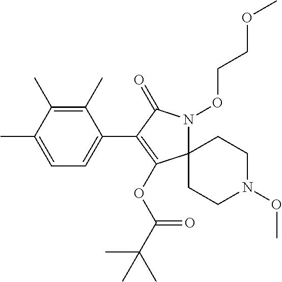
C12(N(OCCOC)C(=O)C(C3=CC=C(C)C(C)=C3C)=C1OC(C(C)(C)C)=O)CCN(OC)CC2
